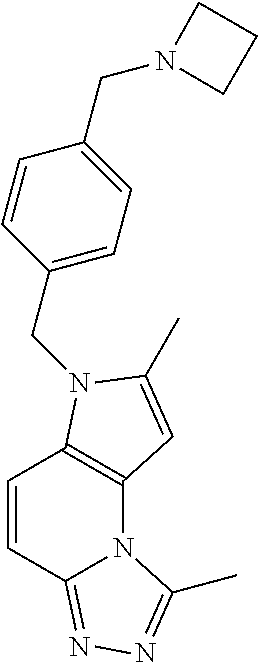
C12=C(N(CC3=CC=C(CN4CCC4)C=C3)C(C)=C1)C=CC1=NN=C(C)N21
